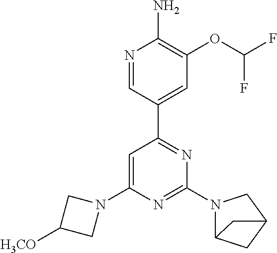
N1=CC(C2=NC(N3C4CC(C3)C4)=NC(N3CC([H3CO])C3)=C2)=CC(OC(F)F)=C1N
